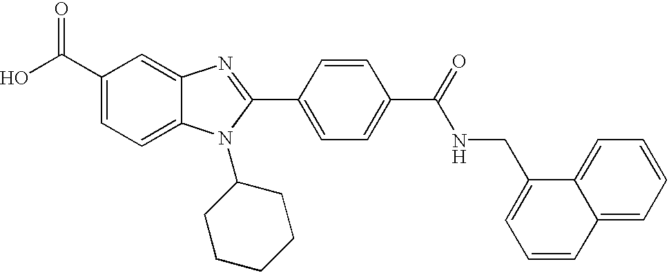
C1(C(O)=O)=CC=C2C(=C1)N=C(C1=CC=C(C(=O)NCC3=CC=CC4=CC=CC=C34)C=C1)N2C1CCCCC1
